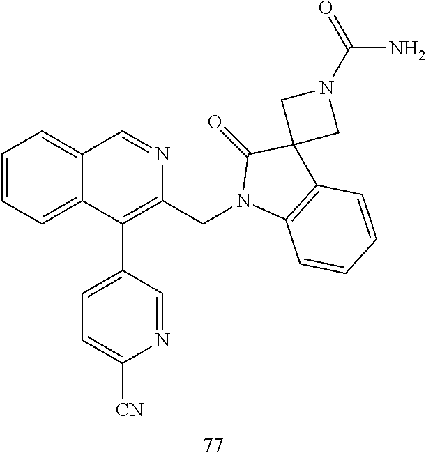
C1=CC=C2C(=C1)C=NC(CN1C3=C(C4(C1=O)CN(C(N)=O)C4)C=CC=C3)=C2C1=CC=C([CN])N=C1
